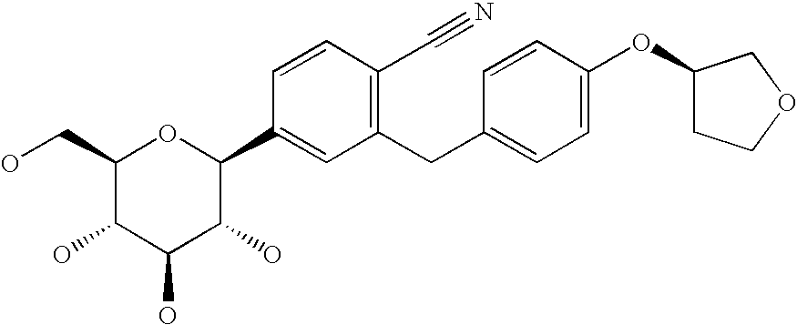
C1(CO)C(O)C(O)C(O)C(C2=CC(CC3=CC=C(OC4CCOC4)C=C3)=C(C#N)C=C2)O1
